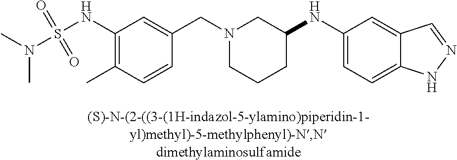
C1(NS(N(C)C)(=O)=O)=C(C)C=CC(CN2CCCC(NC3=CC=C4C(=C3)C=NN4)C2)=C1
